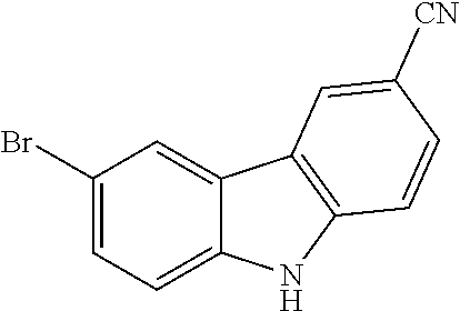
C1(Br)=CC=C2C(=C1)C1=C(N2)C=CC([CN])=C1
